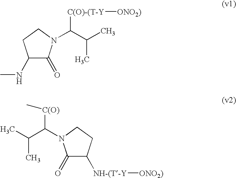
C1(NC)C(=O)N(C(C(C)C)[C(O)-(T-Y][ONO2)])CC1.C1(=O)C([NH-(T-Y][ONO2)])CCN1C([C(O)]C)C(C)C
